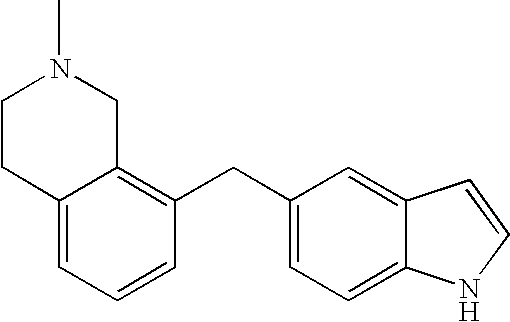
C12=CC=CC(CC3=CC=C4C(=C3)C=CN4)=C1CN(C)CC2
